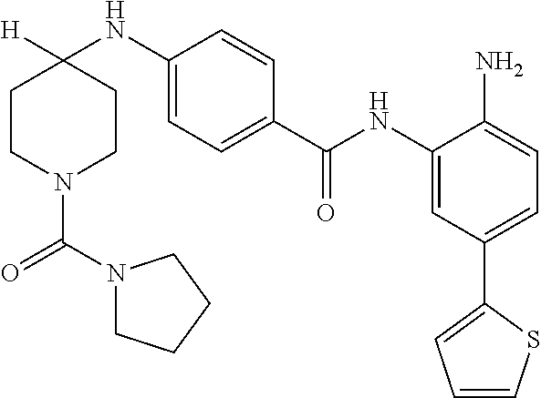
C1CN(C(N2CCCC2)=O)CCC1([H])NC1=CC=C(C(NC2=CC(C3=CC=CS3)=CC=C2N)=O)C=C1
